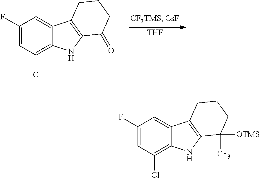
C1(F)=CC(Cl)=C2C(=C1)C1=C(N2)C(=O)CCC1.[THF].C1(F)=CC(Cl)=C2C(=C1)C1=C(N2)C([CF3])([OTMS])CCC1
